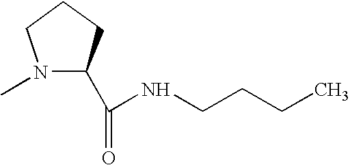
N1(C)C(C(=O)NCCCC)CCC1
